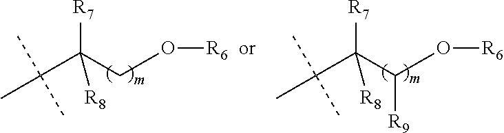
C(C(CO[R6])([R7])[R8])(C)(C)C.C(C(C(O[R6])[R9])([R7])[R8])(C)(C)C
